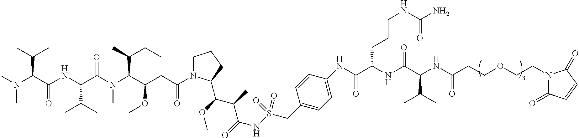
C1N(C(CC(C(N(C(C(NC(C(C(C)C)N(C)C)=O)C(C)C)=O)C)C(C)CC)OC)=O)C(C(C(C(NS(CC2=CC=C(NC(C(NC(C(C(C)C)NC(=O)CCOCCN3C(=O)C=CC3=O)=O)CCCNC(N)=O)=O)C=C2)(=O)=O)=O)C)OC)CC1
